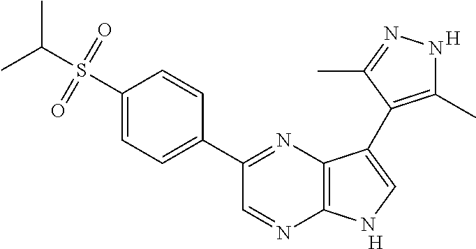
[H].C1(C2=NC3=C(N=C2)NC=C3C2=C(C)NN=C2C)=CC=C(S(C(C)C)(=O)=O)C=C1.[H]
